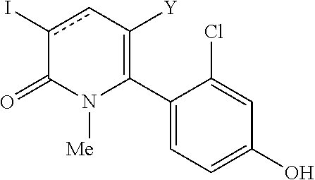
C1(C2=C([Y])cc(I)C(=O)N2[Me])=CC=C(O)C=C1Cl
